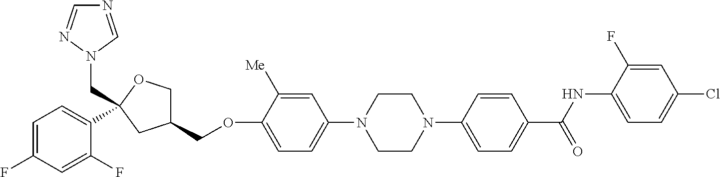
C1=C(F)C=C(F)C(C2(CN3N=CN=C3)OCC(COC3=CC=C(N4CCN(C5=CC=C(C(NC6=CC=C(Cl)C=C6F)=O)C=C5)CC4)C=C3[Me])C2)=C1
